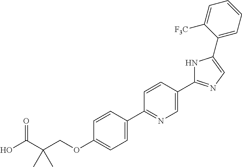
OC(C(COC1=CC=C(C2=NC=C(C3=NC=C(C4=CC=CC=C4[F3C])N3)C=C2)C=C1)(C)C)=O
